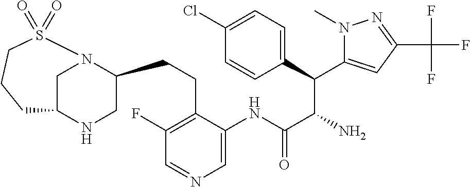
C1N2C(CCC3=C(F)C=NC=C3NC(C(N)C(C3=CC=C(Cl)C=C3)C3=CC(C(F)(F)F)=NN3C)=O)CNC1CCCS2(=O)=O
